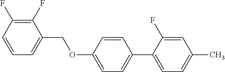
C1(F)=C(F)C=CC=C1COC1=CC=C(C2=CC=C(C)C=C2F)C=C1
